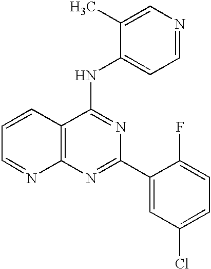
C1=CC2=C(N=C1)N=C(C1=CC(Cl)=CC=C1F)N=C2NC1=CC=NC=C1C
